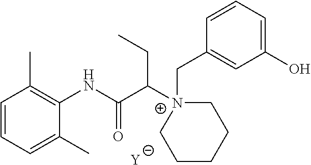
C1=CC=C(C)C(NC(C([N+]2(CC3=CC(O)=CC=C3)CCCCC2)CC)=O)=C1C.[Y]
